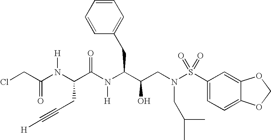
ClCC(=O)N([H])C(C(=O)N([H])C(C(O)CN(S(=O)(=O)C1=CC=C2C(=C1)OCO2)CC(C)C)CC1=CC=CC=C1)CC#C[H]
